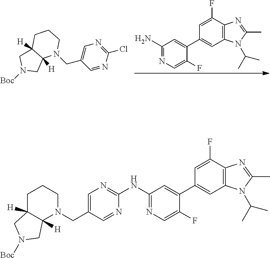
C1(N)=NC=C(F)C(C2=CC3=C(C(F)=C2)N=C(C)N3C(C)C)=C1.C1CCC2([H])C([H])(CN([Boc])C2)N1CC1=CN=C(Cl)N=C1.C1(CN2C3([H])C([H])(CCC2)CN([Boc])C3)=CN=C(NC2=NC=C(F)C(C3=CC4=C(C(F)=C3)N=C(C)N4C(C)C)=C2)N=C1
